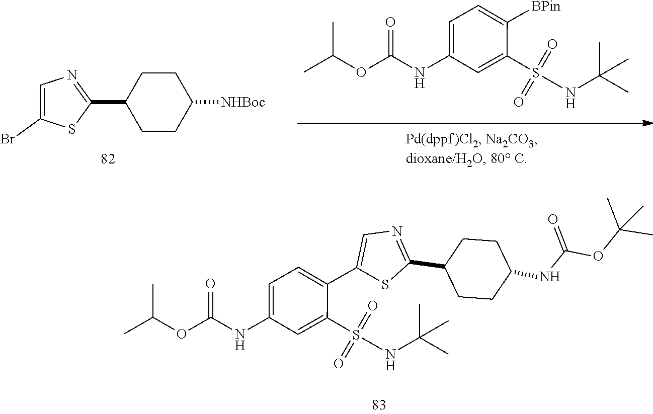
C1CC(C2=NC=C(Br)S2)CCC1[NHBoc].N(C1=CC=C([BPin])C(S(NC(C)(C)C)(=O)=O)=C1)C(OC(C)C)=O.N(C1=CC=C(C2=CN=C(C3CCC(NC(OC(C)(C)C)=O)CC3)S2)C(S(NC(C)(C)C)(=O)=O)=C1)C(OC(C)C)=O
